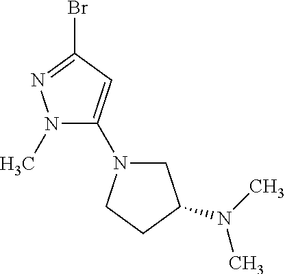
N1(C)C(N2CC(N(C)C)CC2)=CC(Br)=N1
